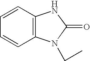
C1=CC=CC2=C1N(CC)C(=O)N2
